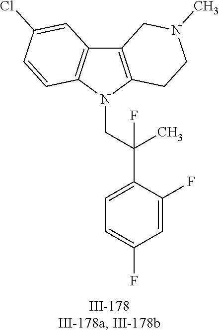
N1(CC(C2=CC=C(F)C=C2F)(C)F)C2=C(C3=C1C=CC(Cl)=C3)CN(C)CC2
